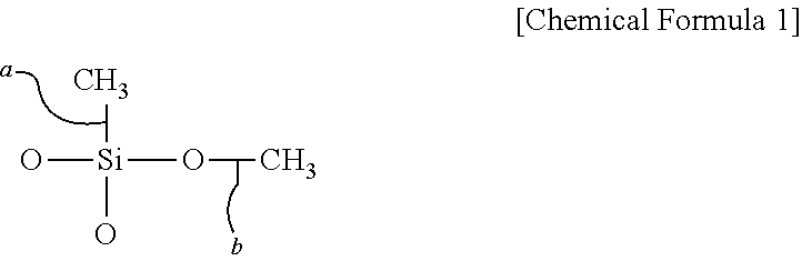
C[Si](O)(OC)O
